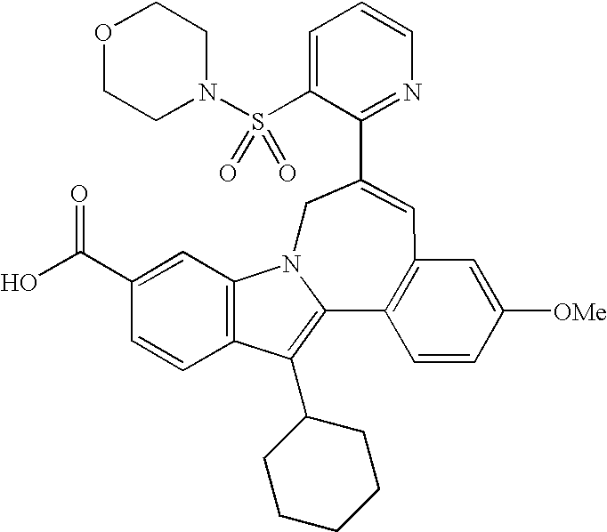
C1=C(S(N2CCOCC2)(=O)=O)C(C2=CC3=C(C4=C(C5CCCCC5)C5=C(C=C(C(O)=O)C=C5)N4C2)C=CC([OMe])=C3)=NC=C1
